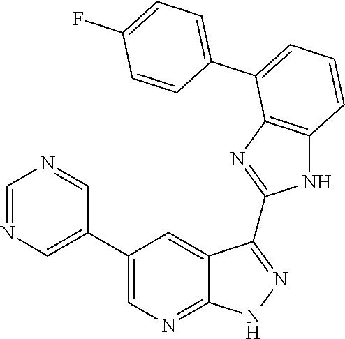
C1=NC=C(C2=CN=C3C(=C2)C(C2=NC4=C(N2)C=CC=C4C2=CC=C(F)C=C2)=NN3)C=N1
